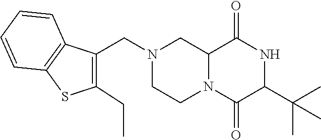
C12N(C(=O)C(C(C)(C)C)NC1=O)CCN(CC1=C(CC)SC3=C1C=CC=C3)C2
